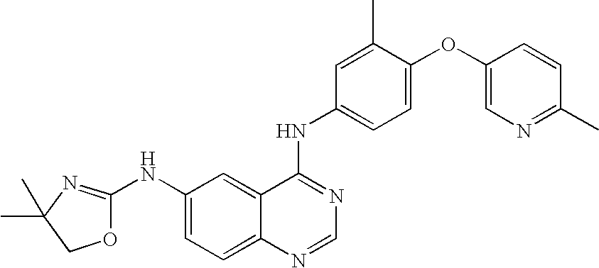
C1(C)(C)COC(NC2=CC=C3C(=C2)C(NC2=CC=C(OC4=CN=C(C)C=C4)C(C)=C2)=NC=N3)=N1
